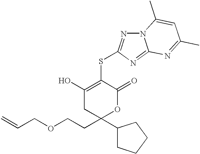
C1(O)=C(SC2=NN3C(=N2)N=C(C)C=C3C)C(=O)OC(CCOCC=C)(C2CCCC2)C1
